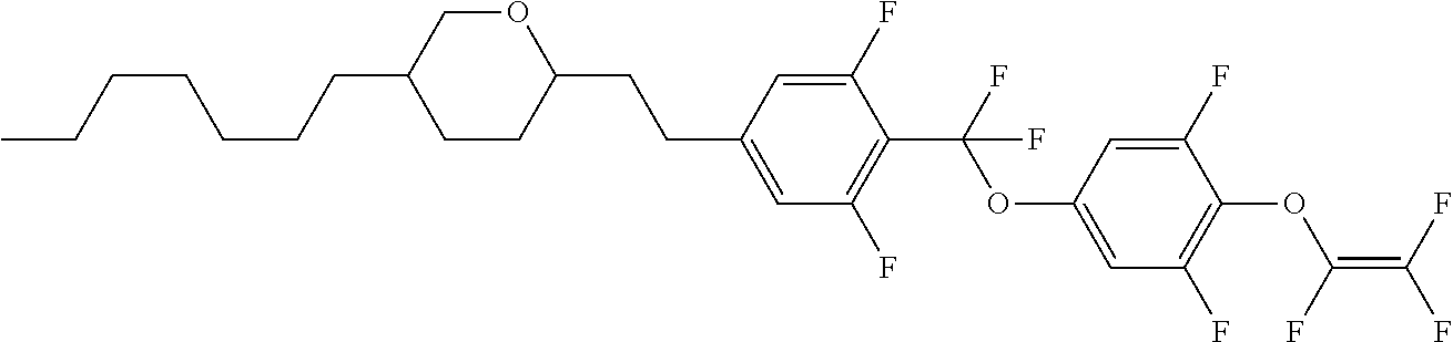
C1(CCC2=CC(F)=C(C(OC3=CC(F)=C(OC(=C(F)F)F)C(F)=C3)(F)F)C(F)=C2)OCC(CCCCCCC)CC1
